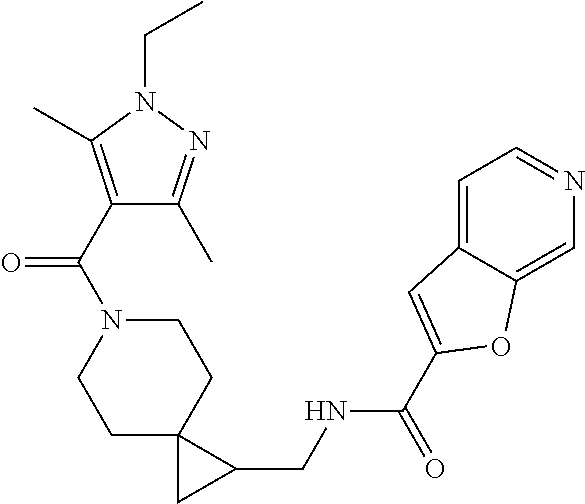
C1(C(=O)N2CCC3(CC2)CC3CNC(=O)C2=CC3=CC=NC=C3O2)=C(C)N(CC)N=C1C
